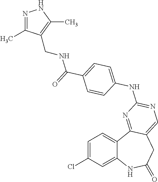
C1=C(Cl)C=C2C(=C1)C1=NC(NC3=CC=C(C(=O)NCC4=C(C)NN=C4C)C=C3)=NC=C1CC(=O)N2
